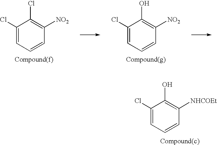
C1(Cl)=CC=CC([NHCOEt])=C1O.C1(Cl)=CC=CC([NO2])=C1Cl.C1(Cl)=CC=CC([NO2])=C1O
